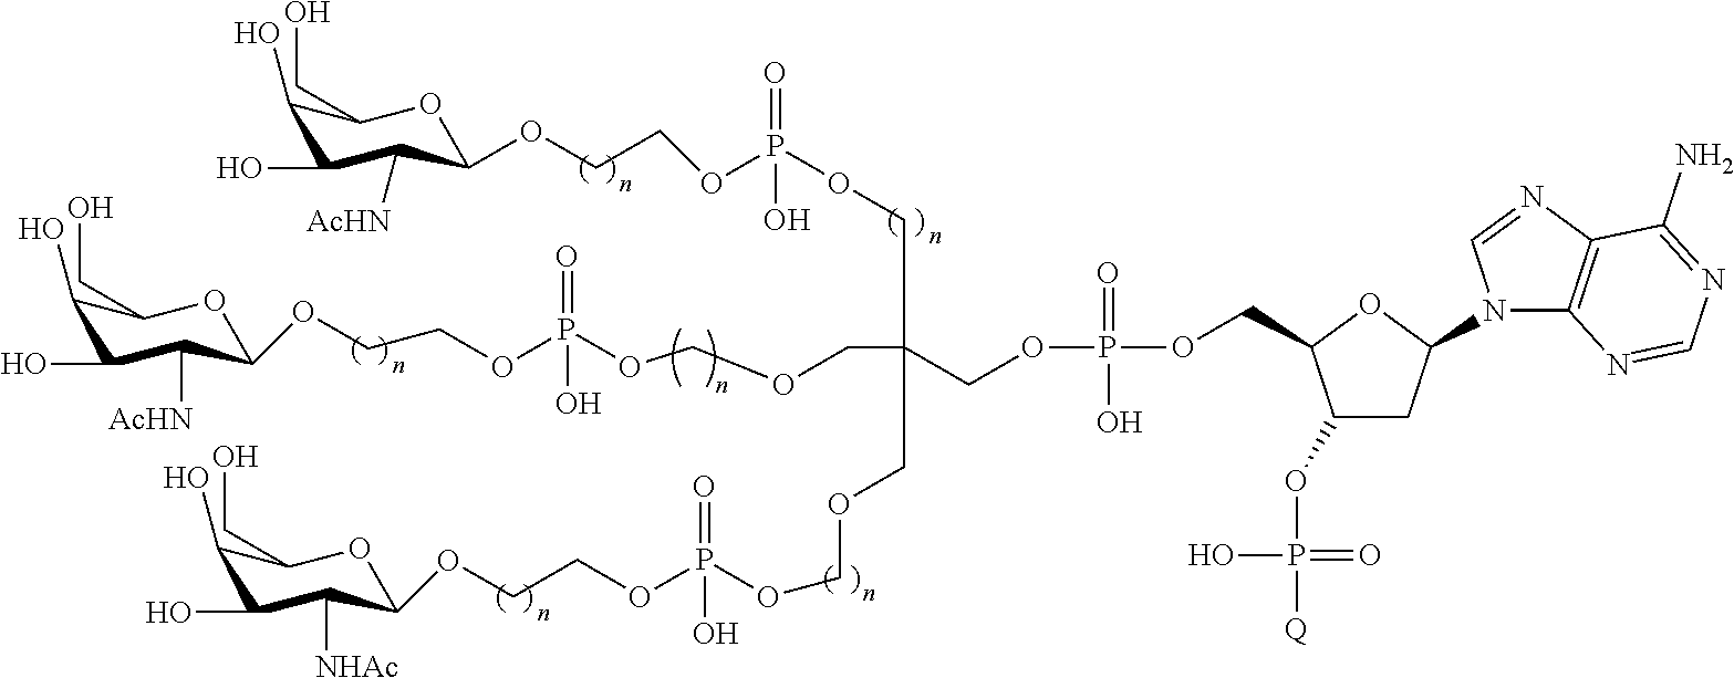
C(C(COP(=O)(O)OCCOC1C([AcHN])C(O)C(O)C(CO)O1)(COCOP(OCCOC1OC(CO)C(O)C(O)C1[NHAc])(=O)O)COCOP(OCCOC1C([AcHN])C(O)C(O)C(CO)O1)(=O)O)OP(OCC1C(OP([Q])(O)=O)CC(N2C3=C(N=C2)C(N)=NC=N3)O1)(O)=O
